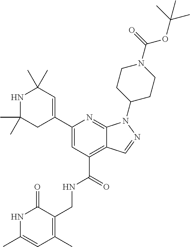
N1C(C)=CC(C)=C(CNC(C2=C3C(=NC(C4=CC(C)(C)NC(C)(C)C4)=C2)N(C2CCN(C(=O)OC(C)(C)C)CC2)N=C3)=O)C1=O
